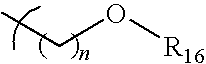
CCO[R16]
